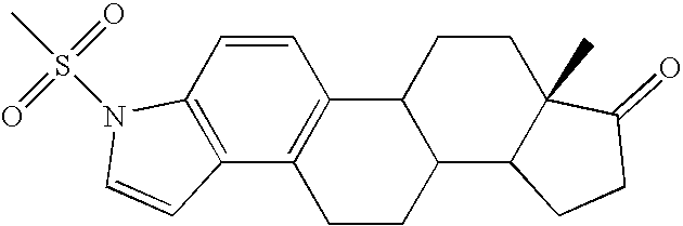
C1=CC2=C(C3=C1C1C(CC3)C3C(C)(CC1)C(=O)CC3)C=CN2S(=O)(=O)C
